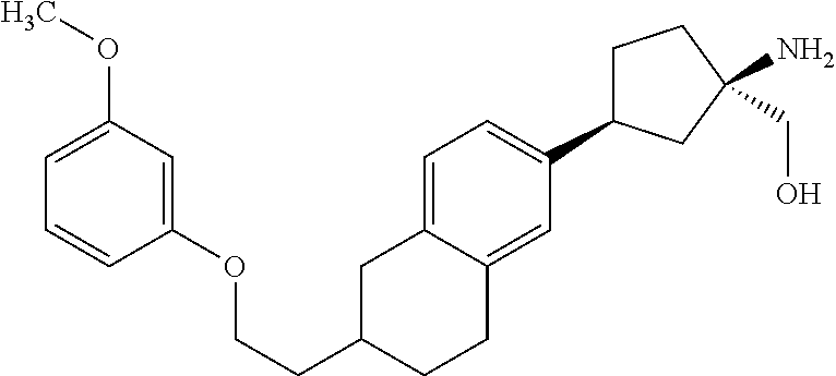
C(C1CCC2=CC(C3CCC(N)(CO)C3)=CC=C2C1)COC1=CC(OC)=CC=C1
